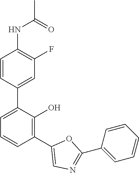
C1(NC(C)=O)=C(F)C=C(C2=CC=CC(C3=CN=C(C4=CC=CC=C4)O3)=C2O)C=C1
